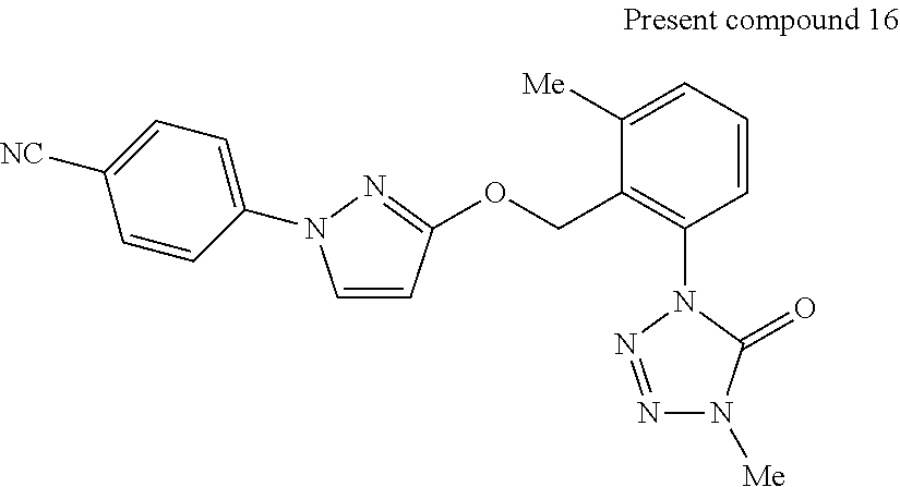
C1=CC(OCC2=C(N3N=NN([Me])C3=O)C=CC=C2[Me])=NN1C1=CC=C([NC])C=C1
